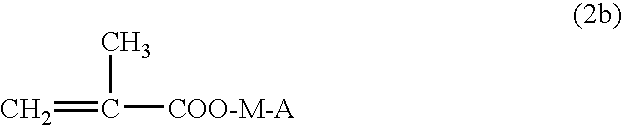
C=C(C)[COO-M-A]
